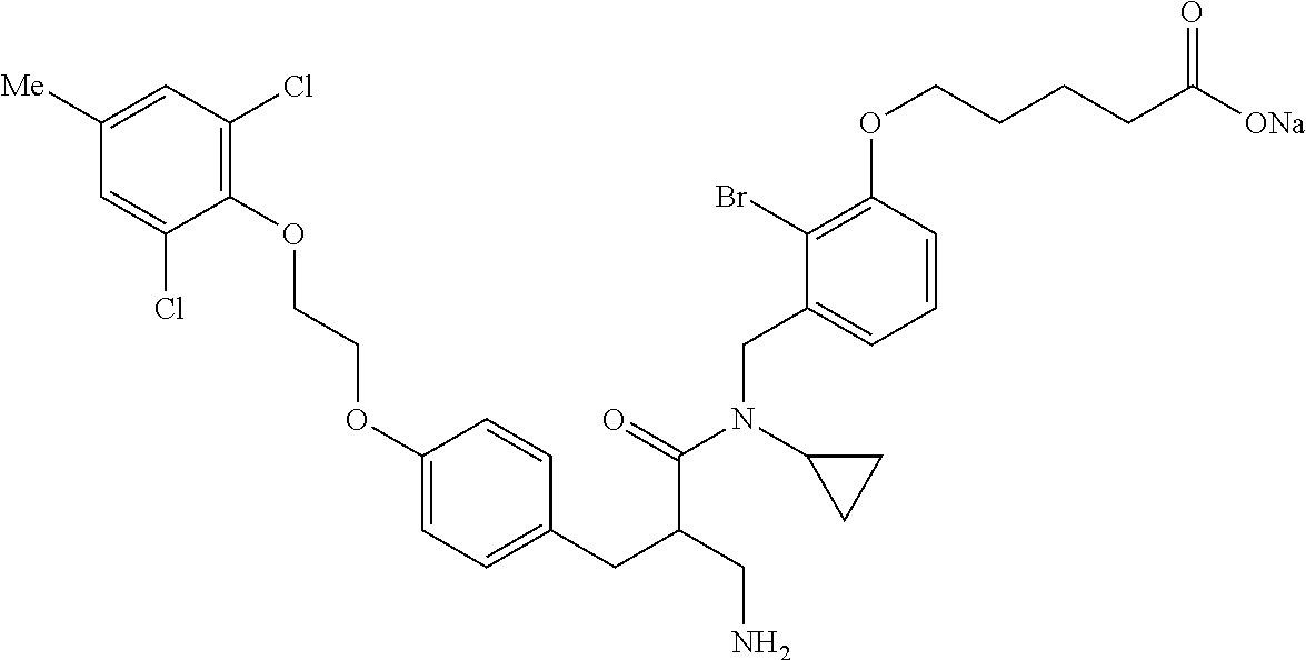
C1(OCCOC2=CC=C(CC(CN)C(=O)N(C3CC3)CC3=CC=CC(OCCCCC([ONa])=O)=C3Br)C=C2)=C(Cl)C=C([Me])C=C1Cl
